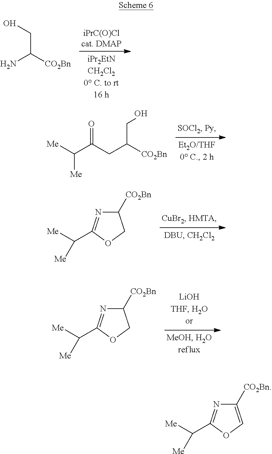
OCC(N)[CO2Bn].OCC(CC(=O)C([Me])[Me])[CO2Bn].C1([CO2Bn])N=C(C([Me])[Me])OC1.C1([CO2Bn])N=C(C([Me])[Me])OC1.C1([CO2Bn])=COC(C([Me])[Me])=N1
